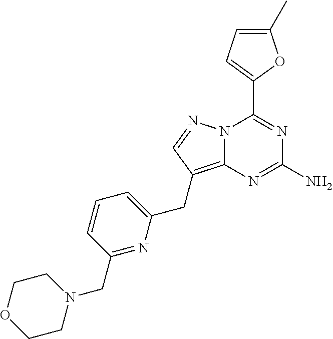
N12C(=C(CC3=CC=CC(CN4CCOCC4)=N3)C=N1)N=C(N)N=C2C1=CC=C(C)O1
